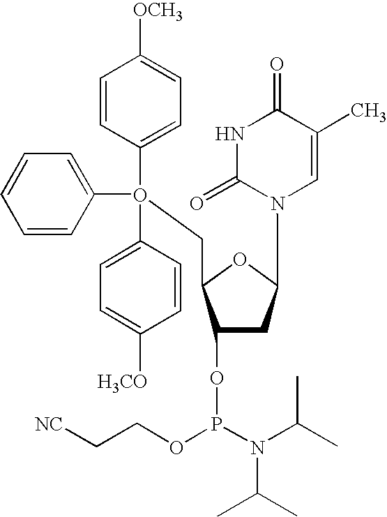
C1(C)=CN(C2CC(OP(OCC[NC])N(C(C)C)C(C)C)C(CO(C3=CC=C([OCH3])C=C3)(C3=CC=C([H3CO])C=C3)C3=CC=CC=C3)O2)C(=O)NC1=O
